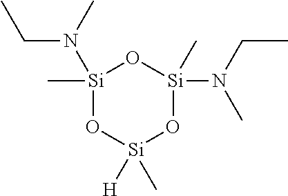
[Si]1(C)(N(CC)C)O[Si]([H])(C)O[Si](N(CC)C)(C)O1
